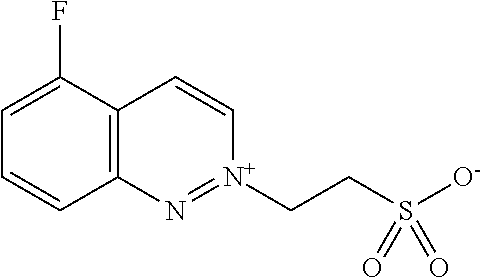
C12=C(C(F)=CC=C1)C=C[N+](CCS([O-])(=O)=O)=N2
